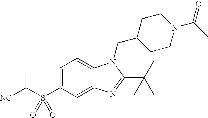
C12=CC(S(C(C)[NC])(=O)=O)=CC=C1N(CC1CCN(C(=O)C)CC1)C(C(C)(C)C)=N2
